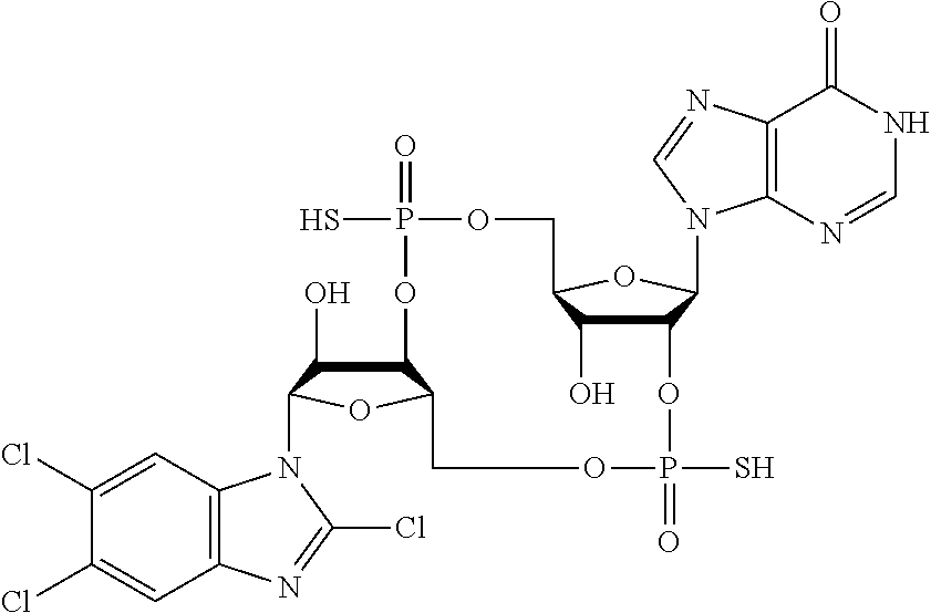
C12C(O)C(N3C4=C(C=C(Cl)C(Cl)=C4)N=C3Cl)OC1COP(=O)(S)OC1C(O)C(OC1N1C3=C(C(=O)NC=N3)N=C1)COP(=O)(S)O2
